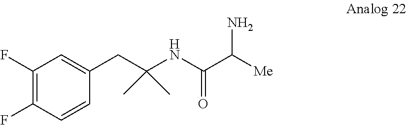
C1(F)=C(F)C=CC(CC(NC(C(N)[Me])=O)(C)C)=C1
